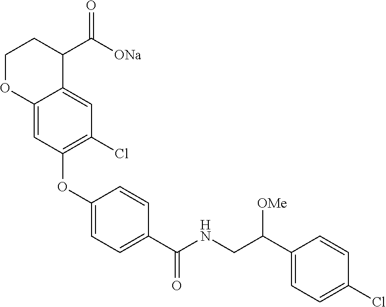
C1(OC2=C(Cl)C=C3C(=C2)OCCC3C([ONa])=O)=CC=C(C(NCC(C2=CC=C(Cl)C=C2)[OMe])=O)C=C1
